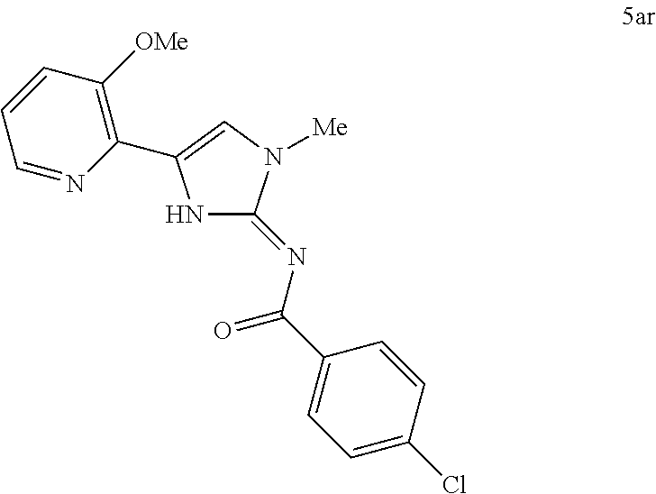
N1C(=NC(=O)C2=CC=C(Cl)C=C2)N([Me])C=C1C1=C([OMe])C=CC=N1
